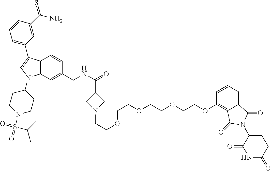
C12=C(C=C(CNC(=O)C3CN(CCOCCOCCOCCOC4=C5C(=CC=C4)C(=O)N(C4C(=O)NC(=O)CC4)C5=O)C3)C=C1)N(C1CCN(S(=O)(=O)C(C)C)CC1)C=C2C1=CC=CC(C(N)=S)=C1
